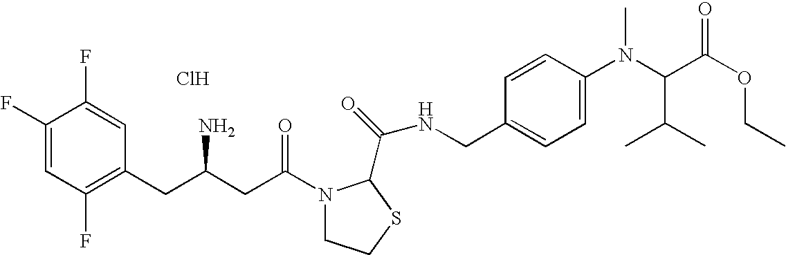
Cl.C1(F)=CC(F)=C(CC(CC(=O)N2CCSC2C(=O)NCC2=CC=C(N(C(C(OCC)=O)C(C)C)C)C=C2)N)C=C1F
